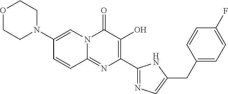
N1(C2=CN3C(=NC(C4=NC=C(CC5=CC=C(F)C=C5)N4)=C(O)C3=O)C=C2)CCOCC1
